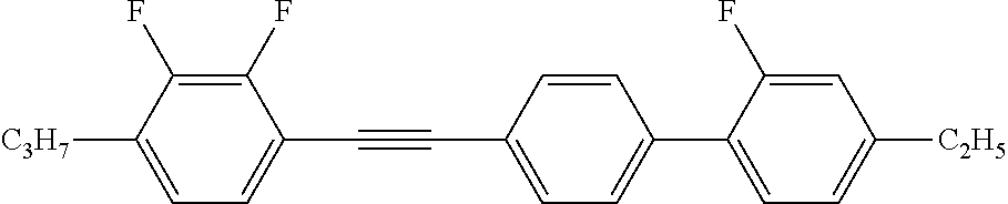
C1(F)=C(F)C([C3H7])=CC=C1C#CC1=CC=C(C2=CC=C([C2H5])C=C2F)C=C1
